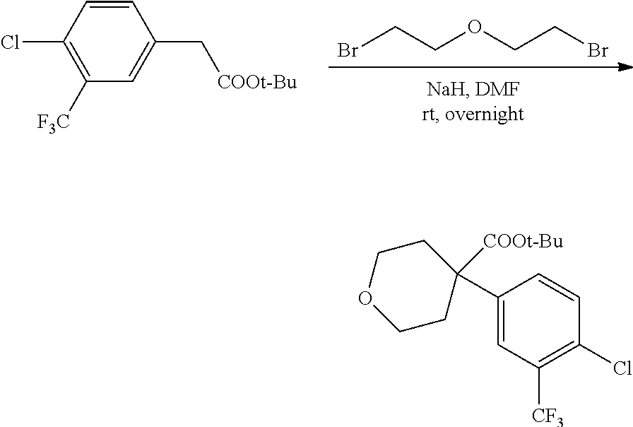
C1=CC(Cl)=C([F3C])C=C1C[COOt-Bu].BrCCOCCBr.C1(C2([COOt-Bu])CCOCC2)=CC([CF3])=C(Cl)C=C1
